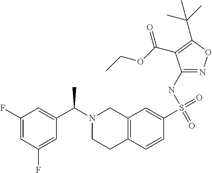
C1(F)=CC(F)=CC(C(N2CCC3=C(C2)C=C(S(=O)(NC2=NOC(C(C)(C)C)=C2C(OCC)=O)=O)C=C3)C)=C1
